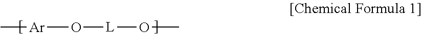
C[Ar]O[L]OC
